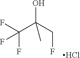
C(C(CF)(O)C)(F)(F)F.Cl
